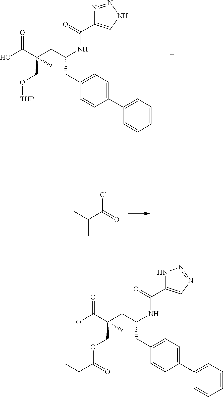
OC(C(CC(NC(=O)C1=CNN=N1)CC1=CC=C(C2=CC=CC=C2)C=C1)(CO[THP])C)=O.C(C(=O)Cl)(C)C.C(C(CC(NC(=O)C1=CN=NN1)CC1=CC=C(C2=CC=CC=C2)C=C1)(COC(C(C)C)=O)C)(=O)O
